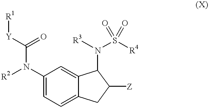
C1(N([R2])C([Y][R1])=O)=CC=C2C(=C1)C(N([R3])S([R4])(=O)=O)C([Z])C2
